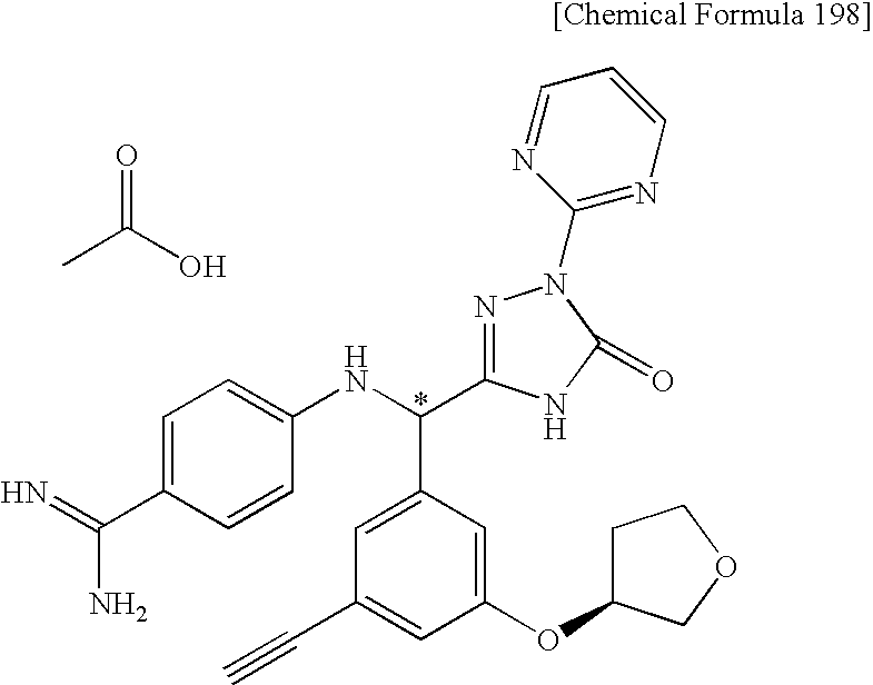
C1=C(C(=N)N)C=CC(NC(C2=CC(C#C)=CC(OC3CCOC3)=C2)C2=NN(C3=NC=CC=N3)C(=O)N2)=C1.CC(O)=O
